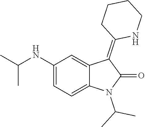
C1(NC(C)C)=CC=C2C(=C1)C(=C1NCCCC1)C(=O)N2C(C)C
